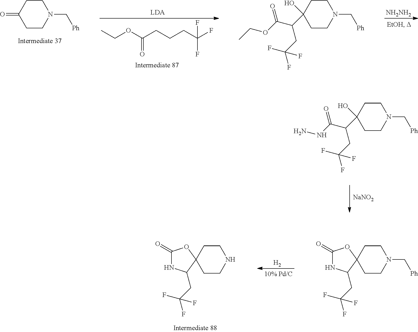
CCOC(CCCC(F)(F)F)=O.O=C1CCN(C[Ph])CC1.OC1(C(C(OCC)=O)CC(F)(F)F)CCN(C[Ph])CC1.[NH2NH2].OC1(C(C(NN)=O)CC(F)(F)F)CCN(C[Ph])CC1.[NaNO2].C12(CCN(C[Ph])CC1)OC(=O)NC2CC(F)(F)F.C12(CCNCC1)OC(=O)NC2CC(F)(F)F.[H2]
